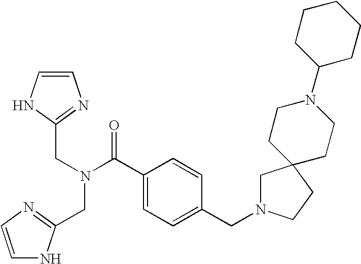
C1=CNC(CN(C(C2=CC=C(CN3CC4(CC3)CCN(C3CCCCC3)CC4)C=C2)=O)CC2=NC=CN2)=N1
